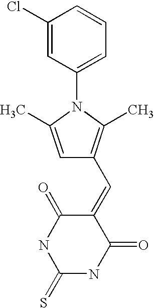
C1=C(C)N(C2=CC=CC(Cl)=C2)C(C)=C1C=C1C(=O)NC(=S)NC1=O
